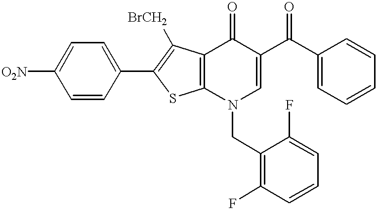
C1=CC(C2=C([BrCH2])C3=C(S2)N(CC2=C(F)C=CC=C2F)C=C(C(C2=CC=CC=C2)=O)C3=O)=CC=C1[O2N]
